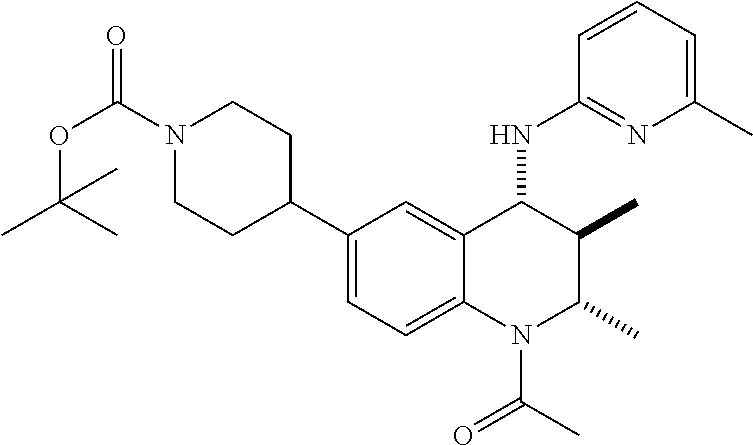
C1(C2CCN(C(OC(C)(C)C)=O)CC2)=CC=C2C(=C1)C(NC1=NC(C)=CC=C1)C(C)C(C)N2C(C)=O
